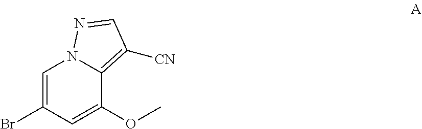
C1=C(Br)C=C(OC)C2=C([CN])C=NN12
